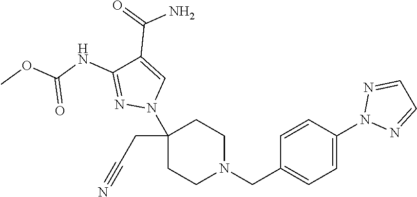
C1(N2C=C(C(=O)N)C(NC(OC)=O)=N2)(CC#N)CCN(CC2=CC=C(N3N=CC=N3)C=C2)CC1
